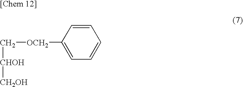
C([OCH2]C1=CC=CC=C1)[CHOH][CH2OH]
